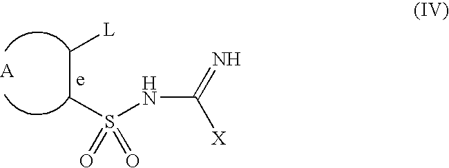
C(S(NC(=N)[X])(=O)=O)C[L]
